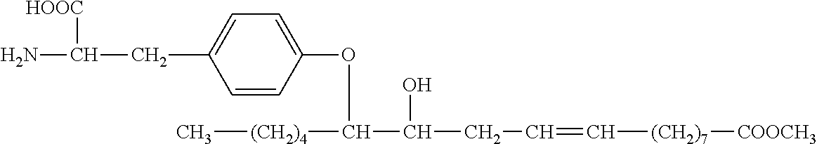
C1=CC(OC(C(CC=C[(CH2)7][COOCH3])O)[(CH2)4]C)=CC=C1CC([HOOC])N
